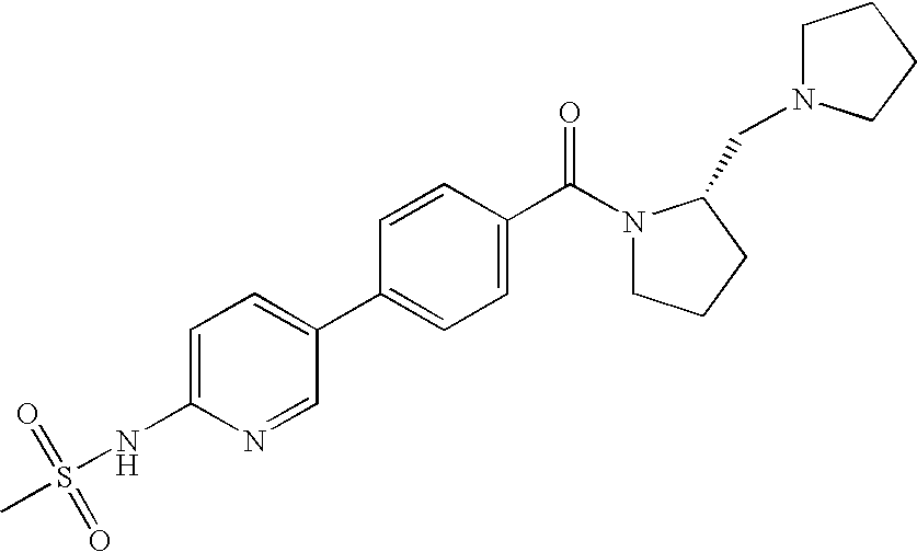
C1=C(NS(C)(=O)=O)N=CC(C2=CC=C(C(N3CCCC3CN3CCCC3)=O)C=C2)=C1
